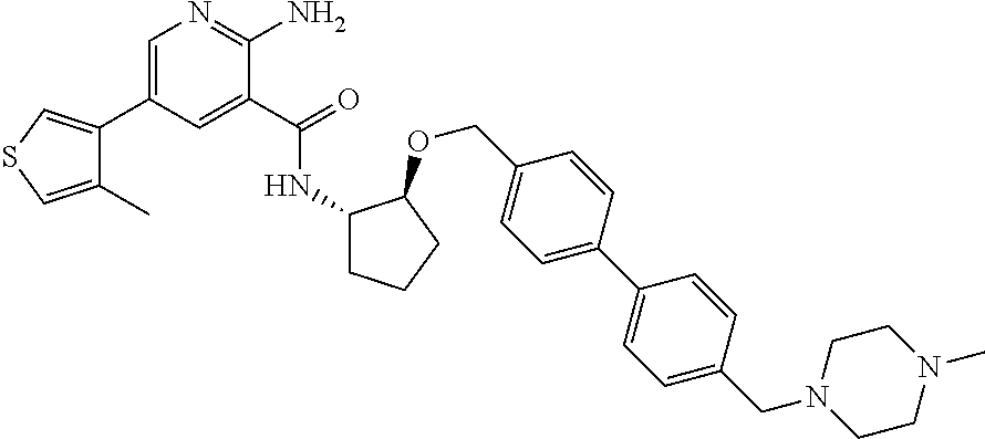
C1(C)=CSC=C1C1=CN=C(N)C(C(=O)NC2CCCC2OCC2=CC=C(C3=CC=C(CN4CCN(C)CC4)C=C3)C=C2)=C1
